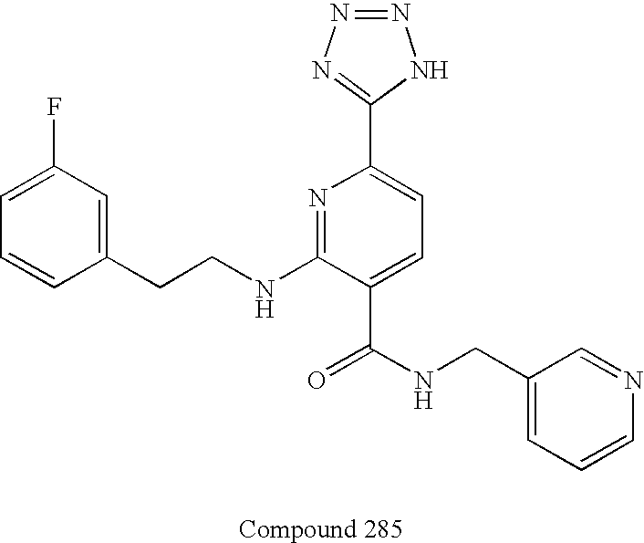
C1=CC(CCNC2=NC(C3=NN=NN3)=CC=C2C(NCC2=CC=CN=C2)=O)=CC(F)=C1
